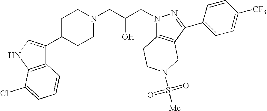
C1C(C2=CNC3=C2C=CC=C3Cl)CCN(CC(CN2C3=C(C(C4=CC=C([CF3])C=C4)=N2)CN(S(=O)(=O)[Me])CC3)O)C1
